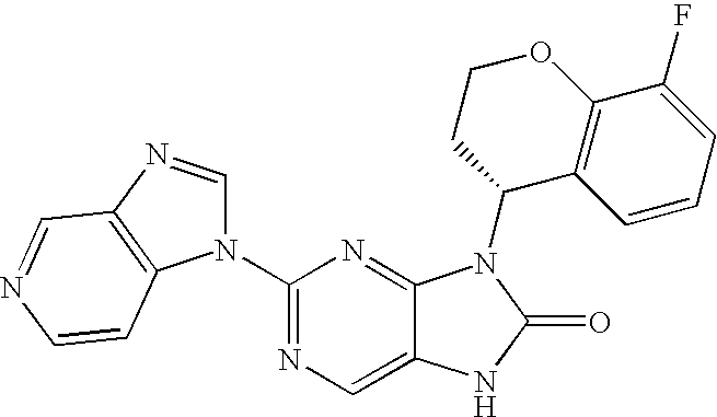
C1(N2C=NC3=C2C=CN=C3)=NC=C2C(=N1)N(C1CCOC3=C1C=CC=C3F)C(=O)N2
